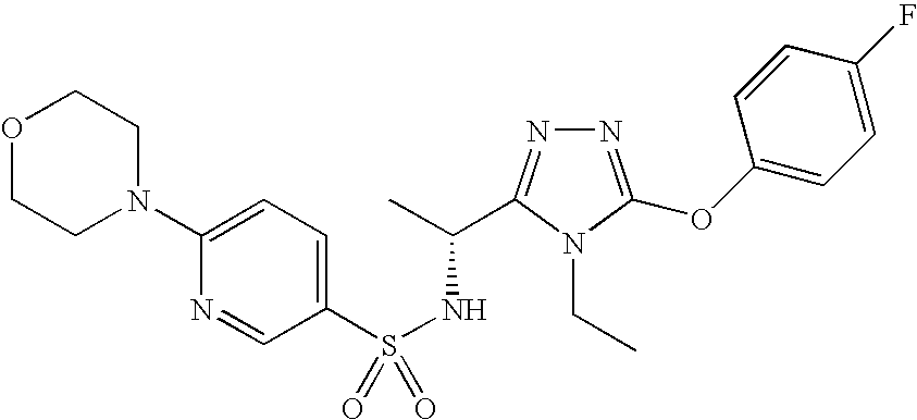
N1=C(OC2=CC=C(F)C=C2)N(CC)C(C(C)NS(=O)(C2=CC=C(N3CCOCC3)N=C2)=O)=N1
